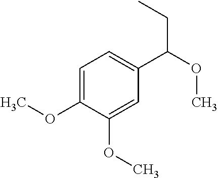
C(C(OC)C1=CC=C(OC)C(OC)=C1)C
